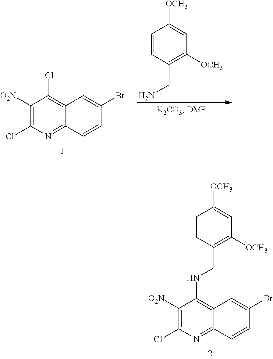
C1([O2N])=C(Cl)N=C2C(=C1NCC1=C([OCH3])C=C([OCH3])C=C1)C=C(Br)C=C2.C1([O2N])=C(Cl)N=C2C(=C1Cl)C=C(Br)C=C2.C1=CC(CN)=C([OCH3])C=C1[OCH3]
